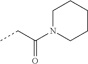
CCC(N1CCCCC1)=O
